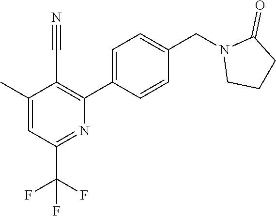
C1(C)=CC(C(F)(F)F)=NC(C2=CC=C(CN3CCCC3=O)C=C2)=C1C#N
